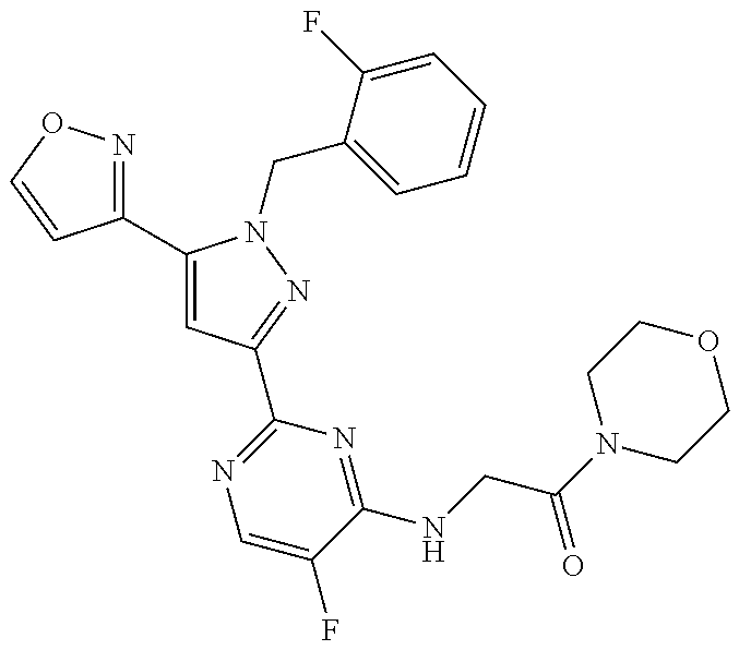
C1(C2=CC(C3=NC=C(F)C(NCC(N4CCOCC4)=O)=N3)=NN2CC2=CC=CC=C2F)=NOC=C1
